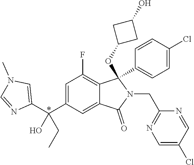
C1(C(C2=CC(F)=C3C(=C2)C(=O)N(CC2=NC=C(Cl)C=N2)C3(C2=CC=C(Cl)C=C2)OC2CC(O)C2)(O)CC)=CN(C)C=N1
